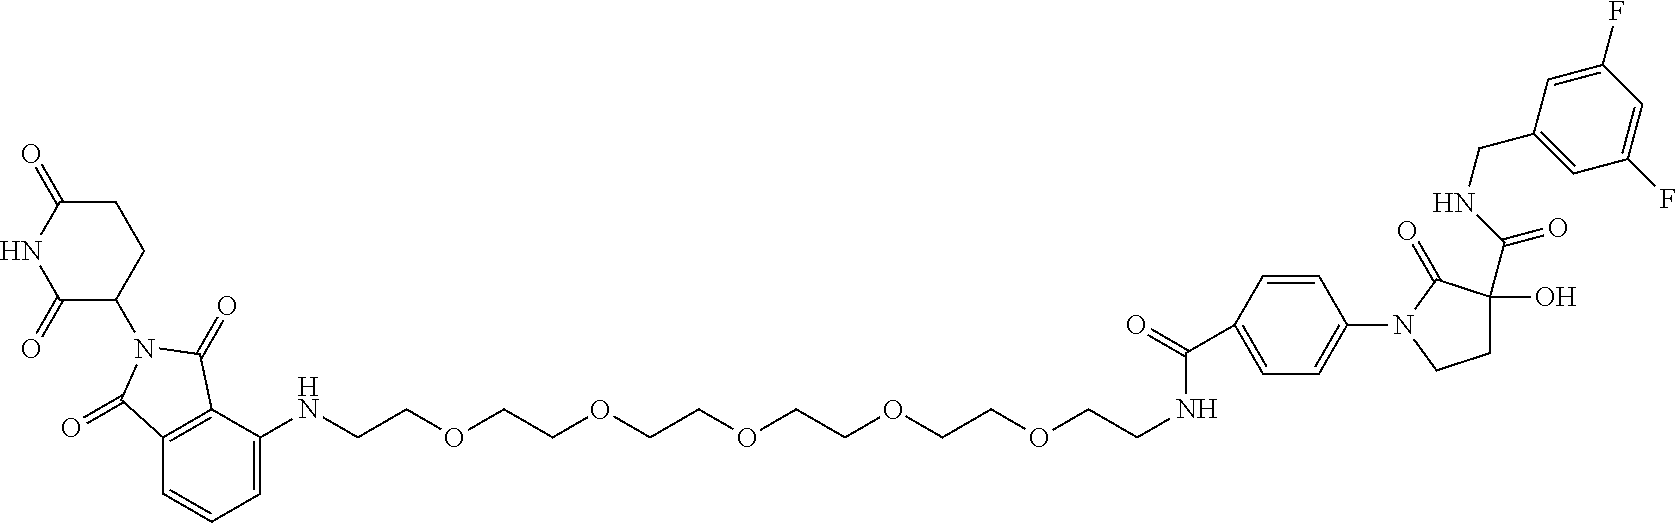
C1=C(NCCOCCOCCOCCOCCOCCNC(C2=CC=C(N3CCC(O)(C(NCC4=CC(F)=CC(F)=C4)=O)C3=O)C=C2)=O)C2=C(C=C1)C(=O)N(C1CCC(=O)NC1=O)C2=O
